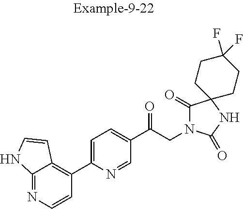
C12=NC=CC(C3=CC=C(C(CN4C(=O)C5(NC4=O)CCC(F)(F)CC5)=O)C=N3)=C1C=CN2
